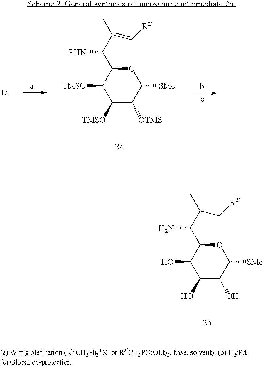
C1([TMSO])C([OTMS])C([SMe])OC(C(C(C)=C[R2])[PHN])C1[TMSO].C1(O)C(O)C([SMe])OC(C(C(C)C[R2])N)C1O
